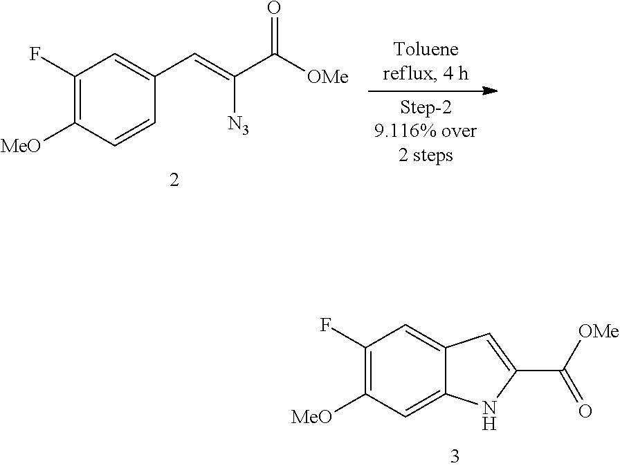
C1(F)=C([MeO])C=CC(C=C(C([OMe])=O)[N3])=C1.C1(F)=C([MeO])C=C2C(=C1)C=C(C([OMe])=O)N2
